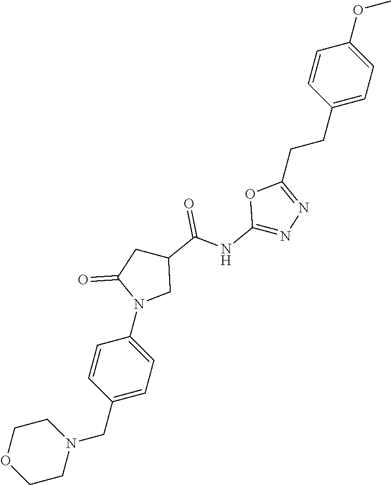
C1OCCN(CC2=CC=C(N3CC(C(NC4=NN=C(CCC5=CC=C(OC)C=C5)O4)=O)CC3=O)C=C2)C1
